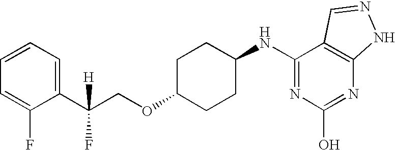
C1(C(COC2CCC(NC3=NC(O)=NC4=C3C=NN4)CC2)([H])F)=CC=CC=C1F
